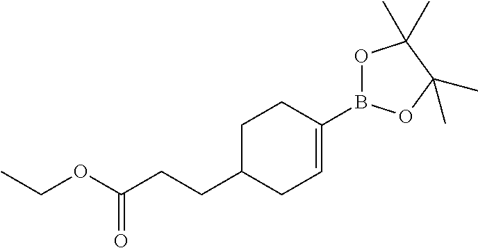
O(C(CCC1CC=C(B2OC(C)(C)C(C)(C)O2)CC1)=O)CC
